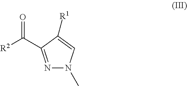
[R2]C(C1=NN(C)C=C1[R1])=O
